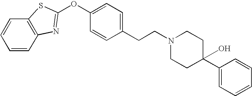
C1=CC2=C(C=C1)SC(OC1=CC=C(CCN3CCC(C4=CC=CC=C4)(O)CC3)C=C1)=N2
